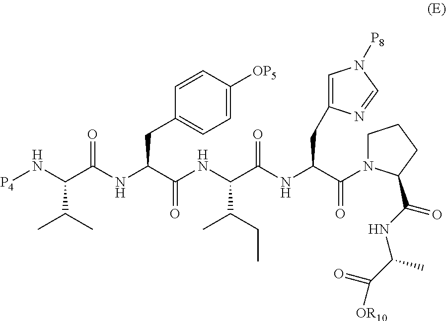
[P4]NC(C(NC(C(=O)NC(C(NC(C(=O)N1CCCC1C(=O)NC(C)C(=O)[OR10])CC1=CN([P8])C=N1)=O)C(C)CC)CC1=CC=C([OP5])C=C1)=O)C(C)C
